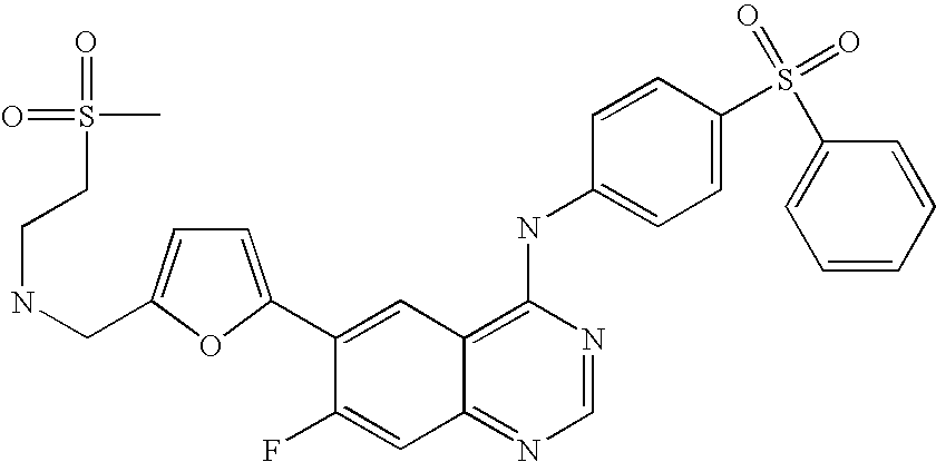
C1=NC(NC2=CC=C(S(C3=CC=CC=C3)(=O)=O)C=C2)=C2C(=N1)C=C(F)C(C1=CC=C(CNCCS(=O)(C)=O)O1)=C2
